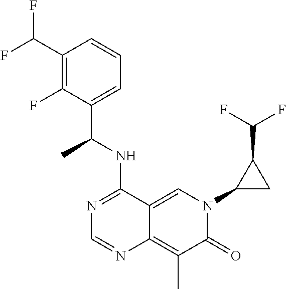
C12=CN(C3CC3C(F)F)C(=O)C(C)=C1N=CN=C2NC(C1=CC=CC(C(F)F)=C1F)C
